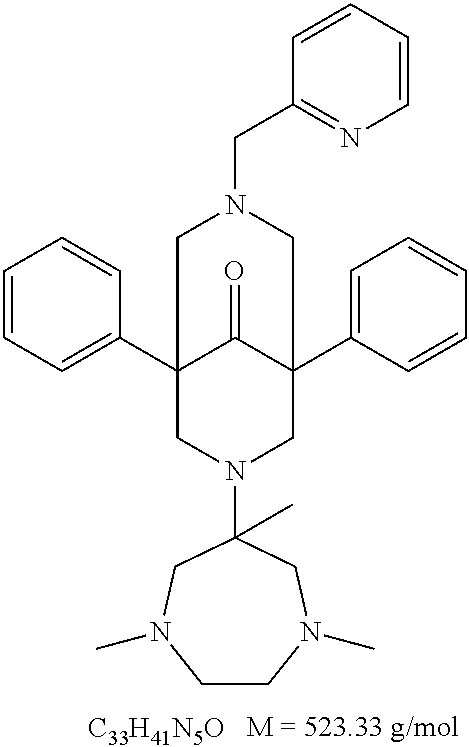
[C33H41N5O].C1=CC=C(C23C(=O)C(C4=CC=CC=C4)(CN(C4(C)CN(C)CCN(C)C4)C2)CCN(CC2=NC=CC=C2)CC3)C=C1
